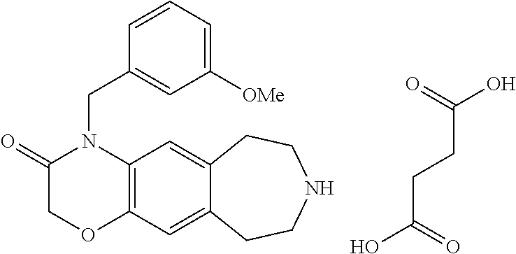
C12=C(C=C3C(=C1)CCNCC3)OCC(=O)N2CC1=CC([OMe])=CC=C1.C(C(=O)O)CC(O)=O
